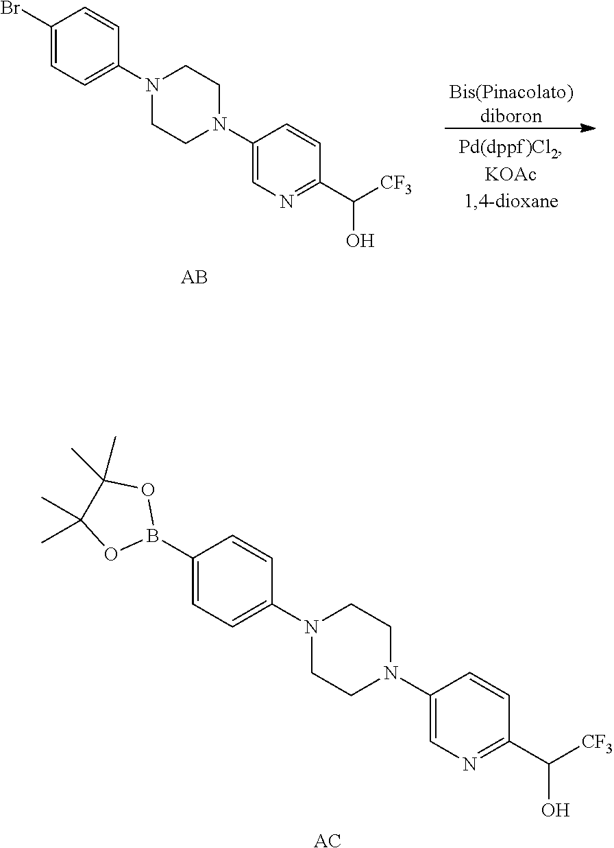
C1(B2OC(C)(C)C(C)(C)O2)=CC=C(N2CCN(C3=CN=C(C([CF3])O)C=C3)CC2)C=C1.[AC].C1(Br)=CC=C(N2CCN(C3=CN=C(C([CF3])O)C=C3)CC2)C=C1.[AB].[Bis(Pinacolato)diboron]
